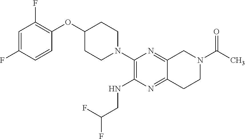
C1=C(F)C=CC(OC2CCN(C3=C(NCC(F)F)N=C4C(=N3)CN(C(C)=O)CC4)CC2)=C1F
